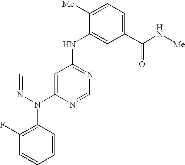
C12=C(C(NC3=CC(C(N[Me])=O)=CC=C3[Me])=NC=N1)C=NN2C1=C(F)C=CC=C1
